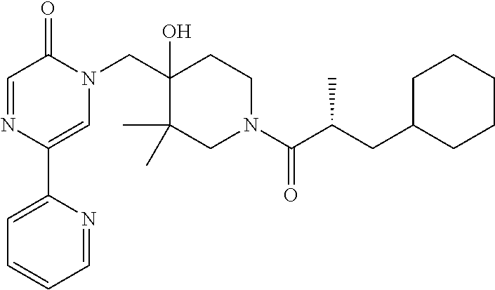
C1(C2=CN(CC3(O)C(C)(C)CN(C(=O)C(CC4CCCCC4)C)CC3)C(=O)C=N2)=CC=CC=N1
